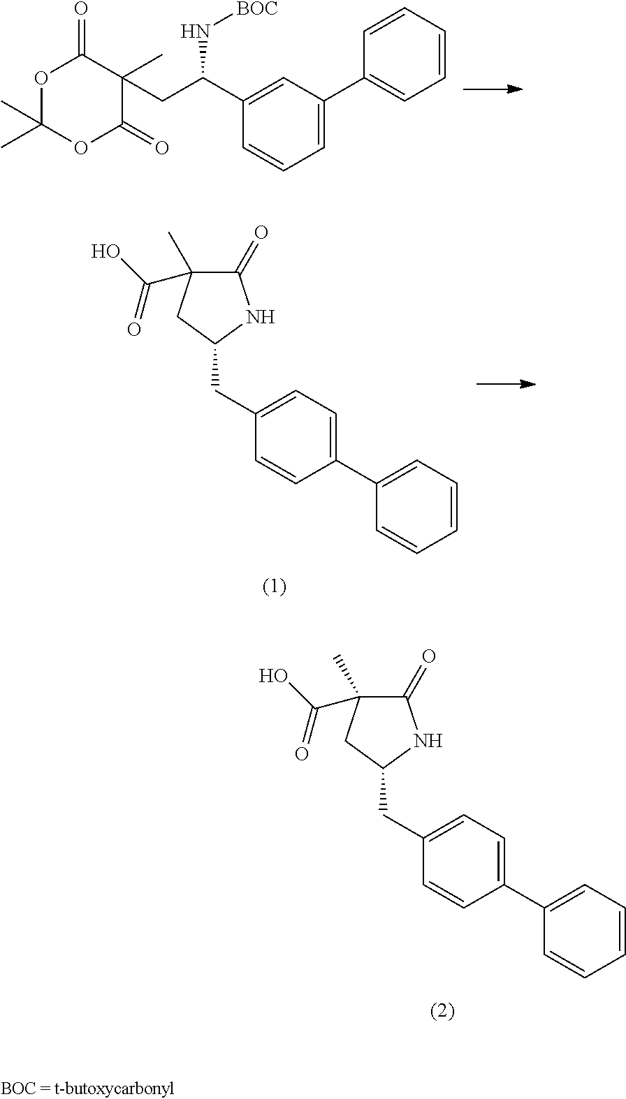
C1(=O)C(C)(C(O)=O)CC(CC2=CC=C(C3=CC=CC=C3)C=C2)N1.O1C(C)(C)OC(=O)C(C)(CC(C2=CC(C3=CC=CC=C3)=CC=C2)N[BOC])C1=O.C1(=O)C(C)(C(O)=O)CC(CC2=CC=C(C3=CC=CC=C3)C=C2)N1
